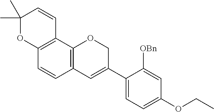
C1(C)(C)OC2=C(C=C1)C1=C(C=C2)C=C(C2=CC=C(OCC)C=C2[OBn])CO1
